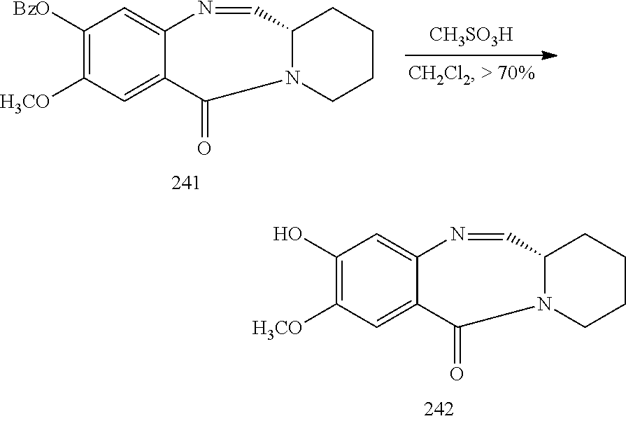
[CH3SO3H].C1([BzO])=C([H3CO])C=C2C(=C1)N=CC1N(CCCC1)C2=O.C1(O)=C([H3CO])C=C2C(=C1)N=CC1N(CCCC1)C2=O
